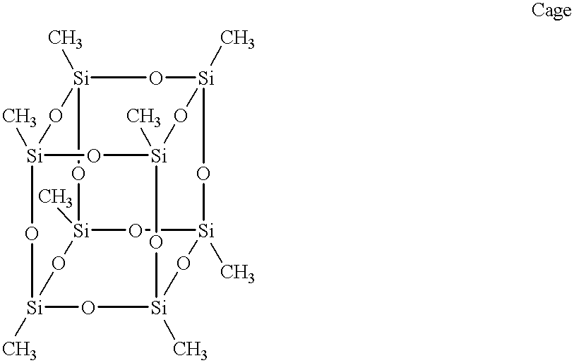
[Si]12(C)O[Si]3(C)O[Si]4(C)O[Si](C)(O1)O[Si]1(C)O[Si](C)(O[Si](C)(O3)O[Si](C)(O1)O2)O4
